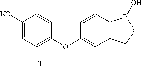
C1(OC2=CC3=C(C=C2)B(O)OC3)=C(Cl)C=C([NC])C=C1
